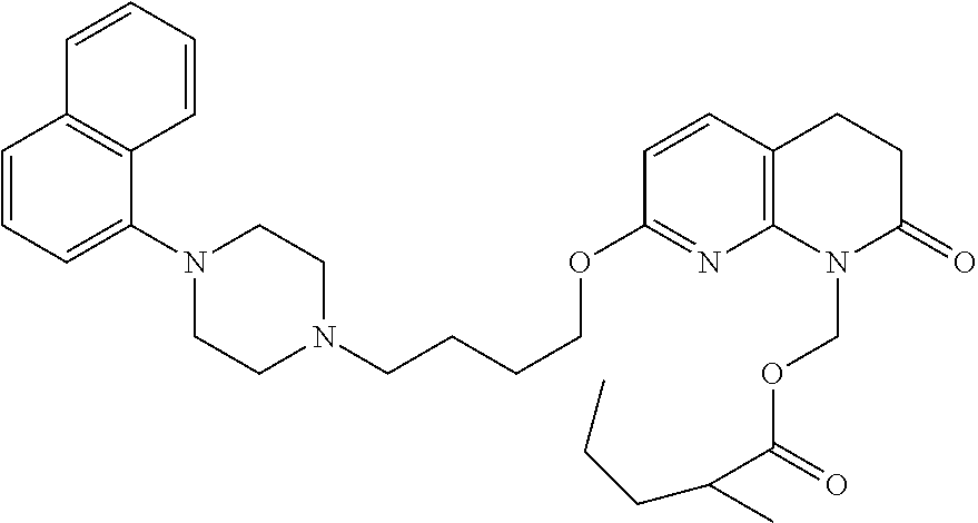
C1=CC=C(N2CCN(CCCCOC3=NC4=C(C=C3)CCC(=O)N4COC(C(CCC)C)=O)CC2)C2=C1C=CC=C2
